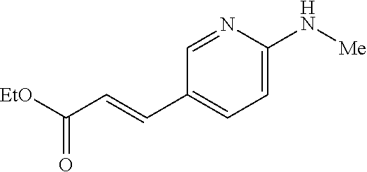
C1=C(N[Me])N=CC(C=CC([EtO])=O)=C1
